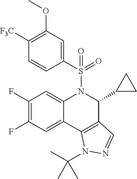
C12=CC(F)=C(F)C=C1N(S(=O)(=O)C1=CC(OC)=C([F3C])C=C1)C(C1CC1)C1=C2N(C(C)(C)C)N=C1
